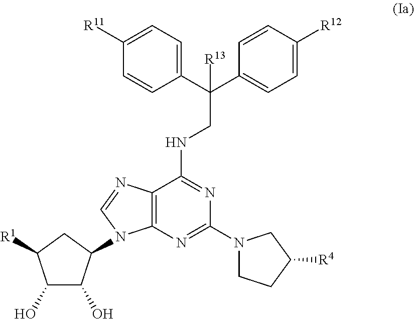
C1(O)C(O)C(N2C3=C(N=C2)C(NCC(C2=CC=C([R12])C=C2)(C2=CC=C([R11])C=C2)[R13])=NC(N2CCC([R4])C2)=N3)CC1[R1]
